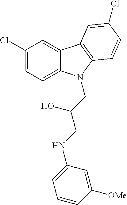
C1(Cl)=CC=C2C(=C1)C1=C(C=CC(Cl)=C1)N2CC(CNC1=CC=CC([OMe])=C1)O
